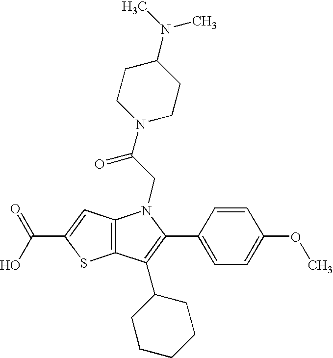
C12=C(C(C3CCCCC3)=C(C3=CC=C(OC)C=C3)N1CC(N1CCC(N(C)C)CC1)=O)SC(C(O)=O)=C2
